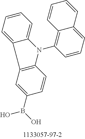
C1=CC=C2C(=C1N1C3=CC=CC=C3C3=C1C=CC(B(O)O)=C3)C=CC=C2
